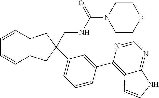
C12=C(C=CC=C1)CC(C1=CC=CC(C3=C4C(=NC=N3)NC=C4)=C1)(CNC(=O)N1CCOCC1)C2
